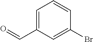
C1=C(C=O)C=C(Br)C=C1
